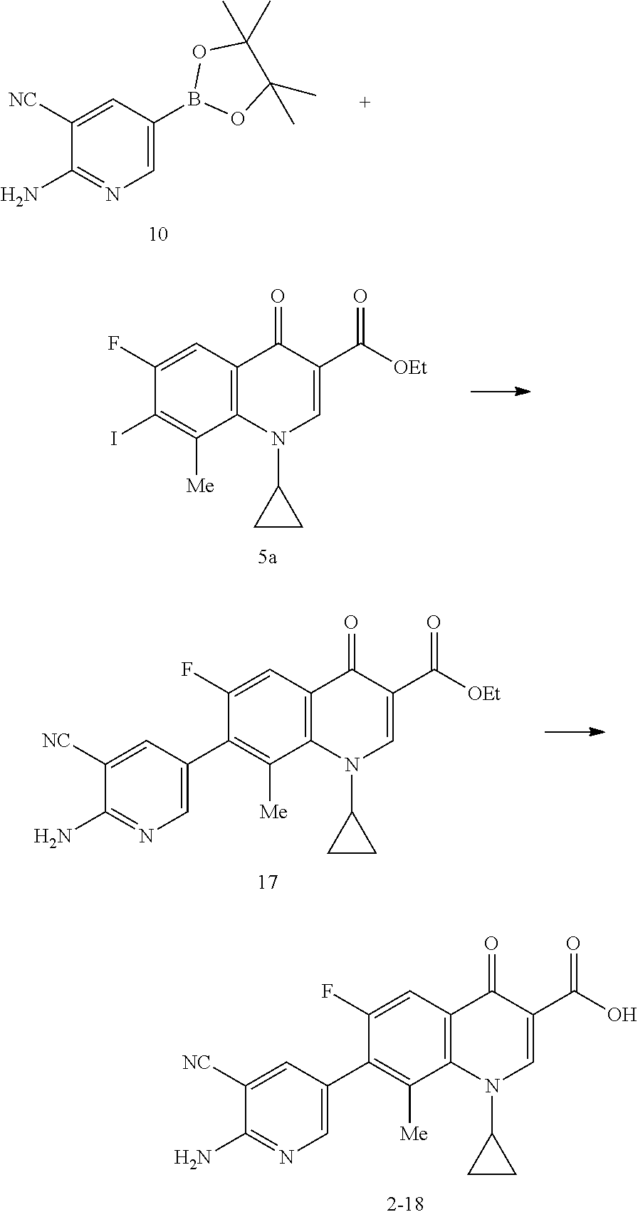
C12=C(N(C3CC3)C=C(C([OEt])=O)C1=O)C([Me])=C(I)C(F)=C2.C1([NC])=CC(B2OC(C)(C)C(C)(C)O2)=CN=C1N.C12=C(N(C3CC3)C=C(C([OEt])=O)C1=O)C([Me])=C(C1=CN=C(N)C([NC])=C1)C(F)=C2.C12=C(N(C3CC3)C=C(C(O)=O)C1=O)C([Me])=C(C1=CN=C(N)C([NC])=C1)C(F)=C2
